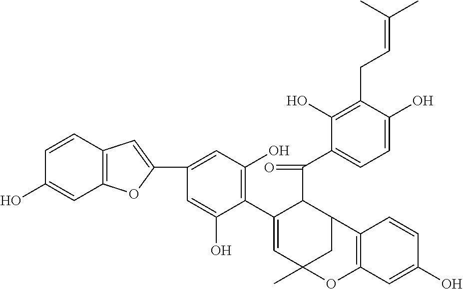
C1=CC2=C(C=C1O)OC(C1=CC(O)=C(C3=CC4(C)CC(C3C(C3=CC=C(O)C(CC=C(C)C)=C3O)=O)C3=C(O4)C=C(O)C=C3)C(O)=C1)=C2
